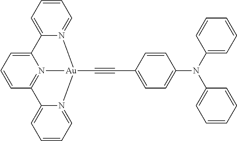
C1=CC=C2N3=C1C1=CC=CC=N1[Au]3(C#CC1=CC=C(N(C3=CC=CC=C3)C3=CC=CC=C3)C=C1)N1=CC=CC=C21
